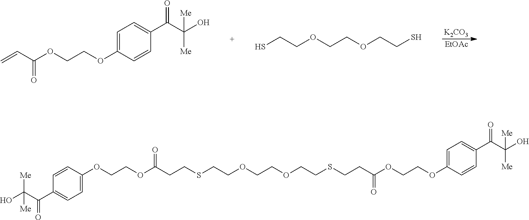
[EtOAc].[K2CO3].C=CC(OCCOC1=CC=C(C(C(O)([Me])[Me])=O)C=C1)=O.O(CCS)CCOCCS.OC(C(C1=CC=C(OCCOC(CCSCCOCCOCCSCCC(=O)OCCOC2=CC=C(C(C(O)([Me])[Me])=O)C=C2)=O)C=C1)=O)([Me])[Me]
